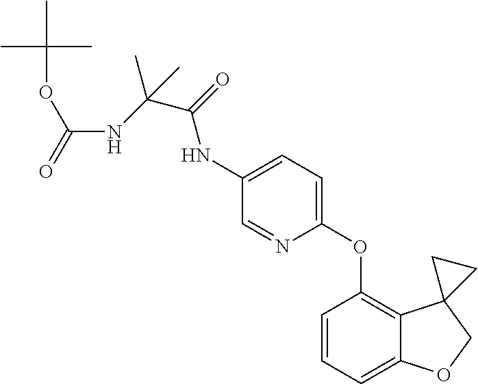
C1=CC=C2C(=C1OC1=CC=C(NC(C(NC(=O)OC(C)(C)C)(C)C)=O)C=N1)C1(CO2)CC1
